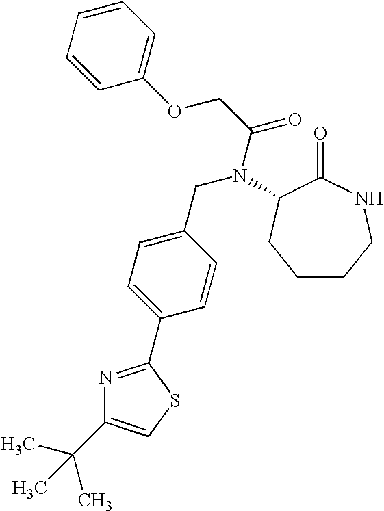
N(CC1=CC=C(C2=NC(C(C)(C)C)=CS2)C=C1)(C1C(=O)NCCCC1)C(COC1=CC=CC=C1)=O
